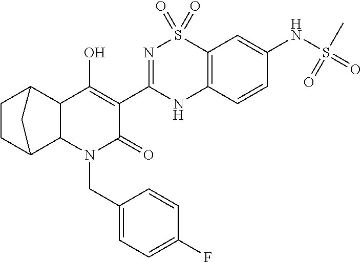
C1CC2C3C(C1C2)C(O)=C(C1=NS(=O)(=O)C2=C(N1)C=CC(NS(C)(=O)=O)=C2)C(=O)N3CC1=CC=C(F)C=C1
